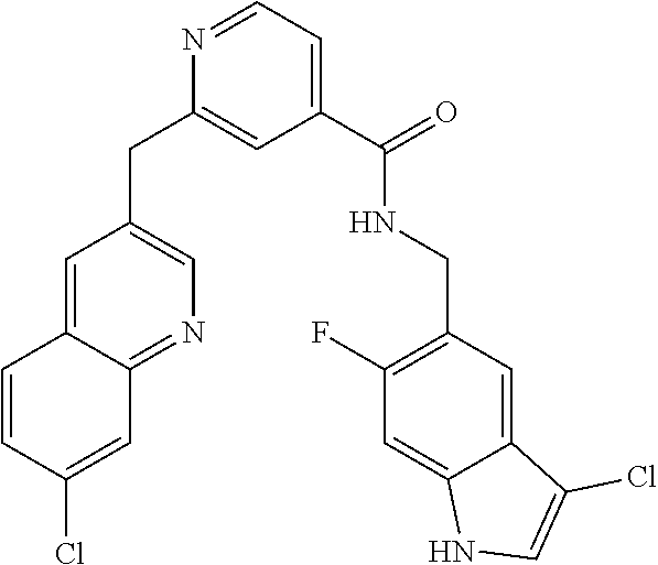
N1=CC=C(C(NCC2=C(F)C=C3C(=C2)C(Cl)=CN3)=O)C=C1CC1=CN=C2C(=C1)C=CC(Cl)=C2
